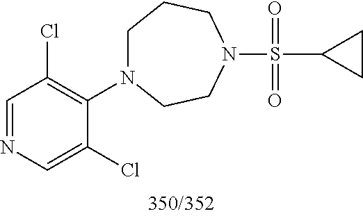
C1(S(=O)(=O)N2CCN(C3=C(Cl)C=NC=C3Cl)CCC2)CC1
